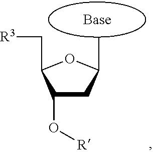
C1C(O[R])C(C[R3])OC1C
